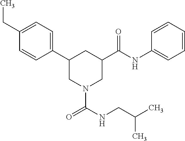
C1(CC)=CC=C(C2CN(C(NCC(C)C)=O)CC(C(NC3=CC=CC=C3)=O)C2)C=C1
